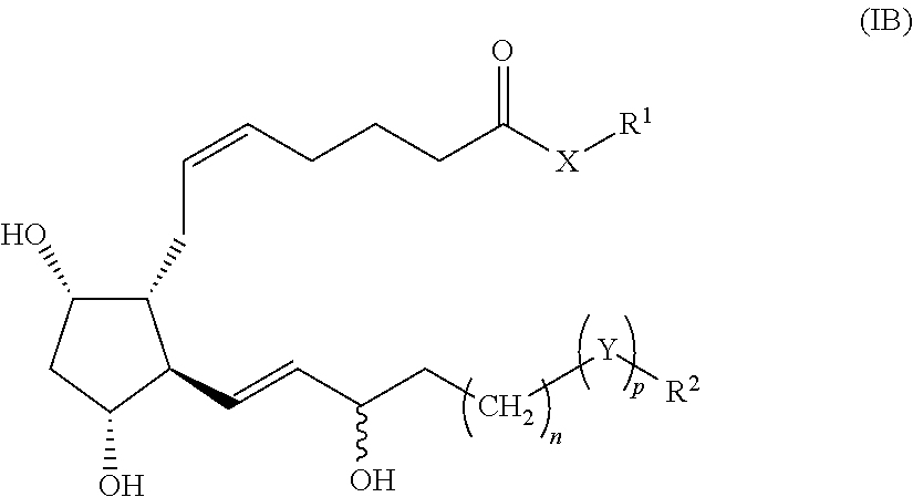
C(=CC(CC[Y][R2])O)C1C(CC=CCCCC([X][R1])=O)C(O)CC1O
